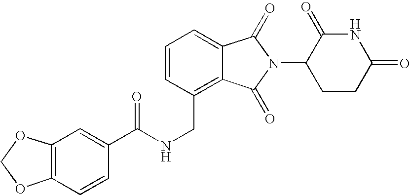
C(C1=C2C(=CC=C1)C(=O)N(C1CCC(=O)NC1=O)C2=O)NC(C1=CC2=C(C=C1)OCO2)=O
